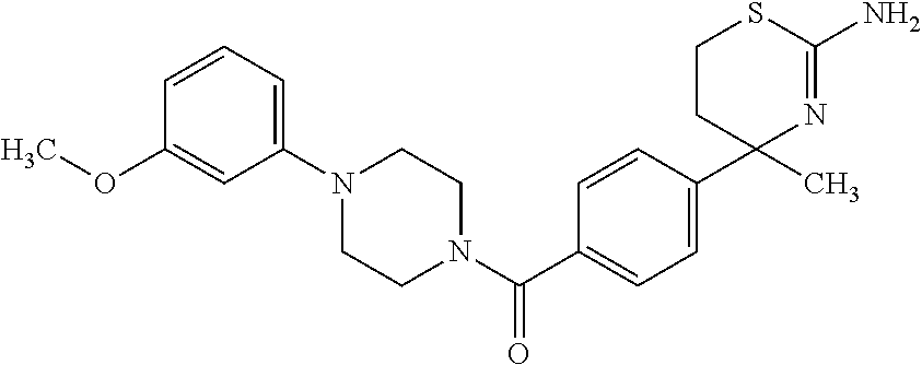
N1(C(C2=CC=C(C3(C)N=C(N)SCC3)C=C2)=O)CCN(C2=CC=CC(OC)=C2)CC1
